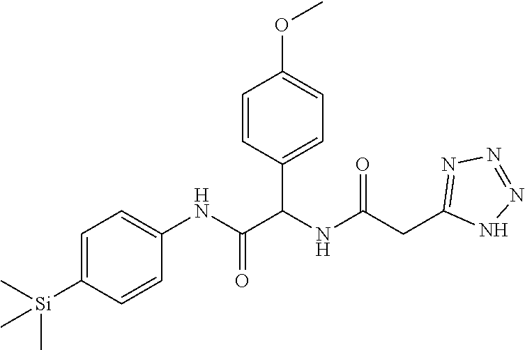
C1=C([Si](C)(C)C)C=CC(NC(=O)C(NC(CC2=NN=NN2)=O)C2=CC=C(OC)C=C2)=C1
